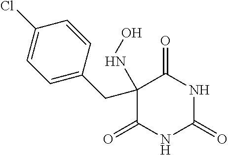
C1(Cl)=CC=C(CC2(NO)C(=O)NC(=O)NC2=O)C=C1
